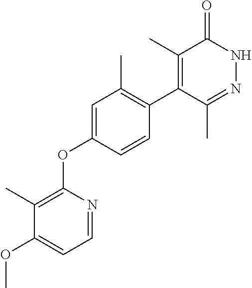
C1=C(OC2=C(C)C(OC)=CC=N2)C=CC(C2=C(C)C(=O)NN=C2C)=C1C
